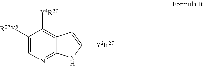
C1([R27Y5])=CN=C2C(=C1[Y4R27])C=C([Y2R27])N2
